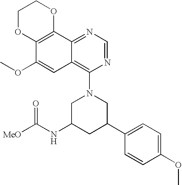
N1=CN=C2C(=C1N1CC(NC([MeO])=O)CC(C3=CC=C(OC)C=C3)C1)C=C(OC)C1=C2OCCO1
